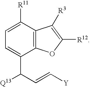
C1=C([R11])C2=C(C(C(C=C[Y])[Q13])=C1)OC([R12])=C2[R3]
